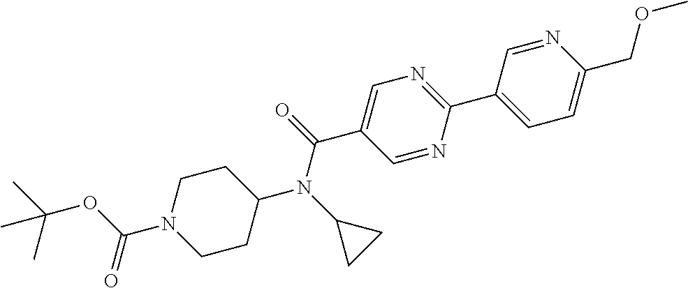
CC(OC(N1CCC(N(C2CC2)C(=O)C2=CN=C(C3=CC=C(COC)N=C3)N=C2)CC1)=O)(C)C
